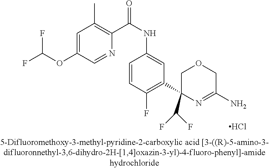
Cl.C1(C2(C(F)F)N=C(N)COC2)=C(F)C=CC(NC(C2=C(C)C=C(OC(F)F)C=N2)=O)=C1
